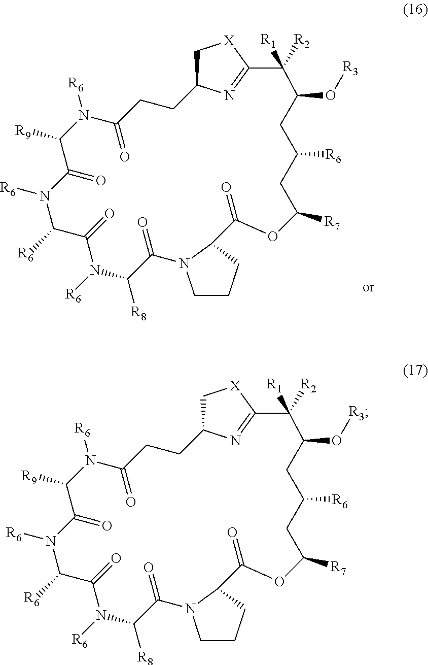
C1CCC2N1C(=O)C([R8])N([R6])C(=O)C([R6])N([R6])C(=O)C([R9])N([R6])C(=O)CCC1C[X]C(=N1)C([R2])([R1])C(O[R3])CC([R6])CC([R7])OC2=O.C1CCC2N1C(=O)C([R8])N([R6])C(=O)C([R6])N([R6])C(=O)C([R9])N([R6])C(=O)CCC1C[X]C(=N1)C([R2])([R1])C(O[R3])CC([R6])CC([R7])OC2=O
